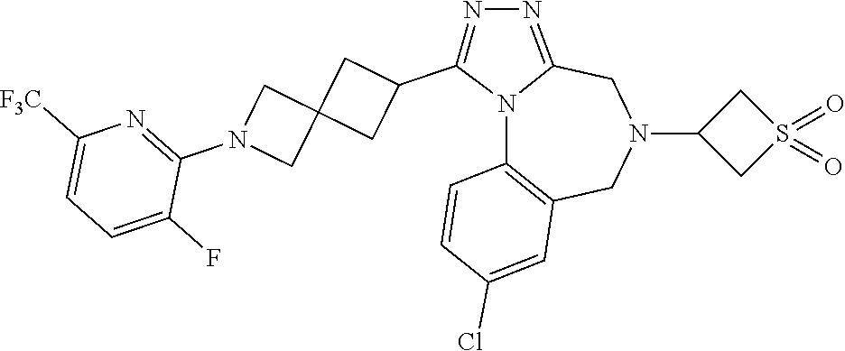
N12C3=C(CN(C4CS(=O)(=O)C4)CC1=NN=C2C1CC2(C1)CN(C1=NC([F3C])=CC=C1F)C2)C=C(Cl)C=C3
